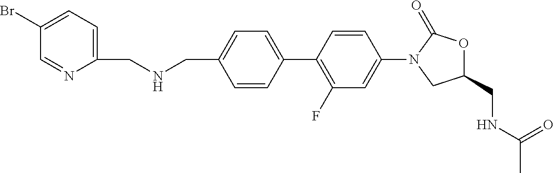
C1(CNCC2=CC=C(Br)C=N2)=CC=C(C2=C(F)C=C(N3CC(CNC(C)=O)OC3=O)C=C2)C=C1
